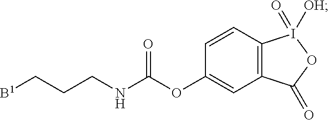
C12=C(C(=O)OI1([OH])=O)C=C(OC(NCCC[B1])=O)C=C2
